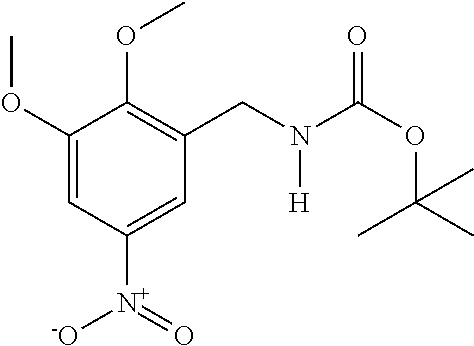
C1(OC)=CC([N+](=O)[-O])=CC(CN(C(OC(C)(C)C)=O)[H])=C1OC
